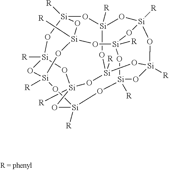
[Si]12([R])O[Si]3([R])O[Si]4([R])O[Si]5([R])O[Si]6([R])O[Si]7([R])O[Si]([R])(O[Si]([R])(O1)O[Si]([R])(O[Si]([R])(O3)O5)O7)O[Si]([R])(O2)O[Si]([R])(O4)O6
